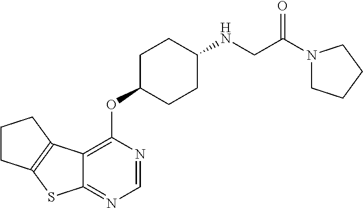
C1CC2=C(C1)C1=C(OC3CCC(NCC(=O)N4CCCC4)CC3)N=CN=C1S2
